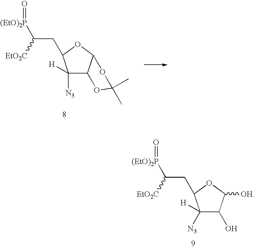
C1([H])([N3])C2C(OC1CC([(EtO)2P]=O)[EtO2C])OC(C)(C)O2.C1([H])([N3])C(O)C([OH])OC1CC([(EtO)2P]=O)[EtO2C]
